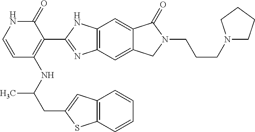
C1=CC(NC(CC2=CC3=C(S2)C=CC=C3)C)=C(C2=NC3=C(N2)C=C2C(=C3)CN(CCCN3CCCC3)C2=O)C(=O)N1
